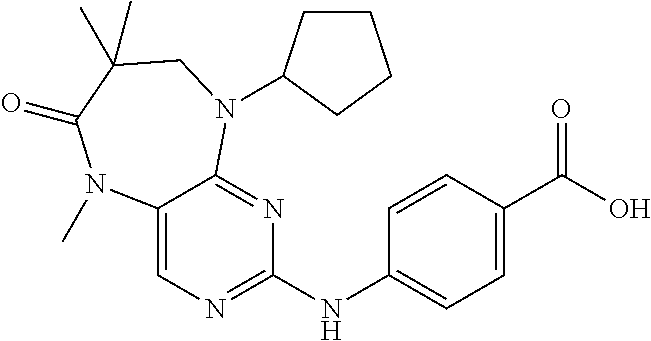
C12=CN=C(NC3=CC=C(C(O)=O)C=C3)N=C1N(C1CCCC1)CC(C)(C)C(=O)N2C
